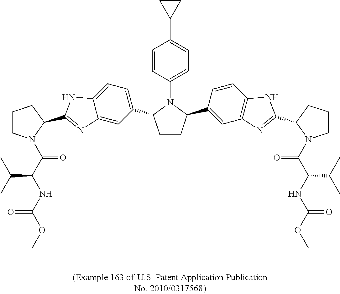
C(C(C)C)(C(=O)N1CCCC1C1=NC2=CC(C3CCC(C4=CC5=C(C=C4)NC(C4CCCN4C(=O)C(C(C)C)NC(=O)OC)=N5)N3C3=CC=C(C4CC4)C=C3)=CC=C2N1)NC(OC)=O
